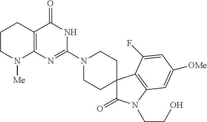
C1CN([Me])C2=C(C1)C(=O)NC(N1CCC3(CC1)C(=O)N(CCO)C1=C3C(F)=CC([OMe])=C1)=N2
